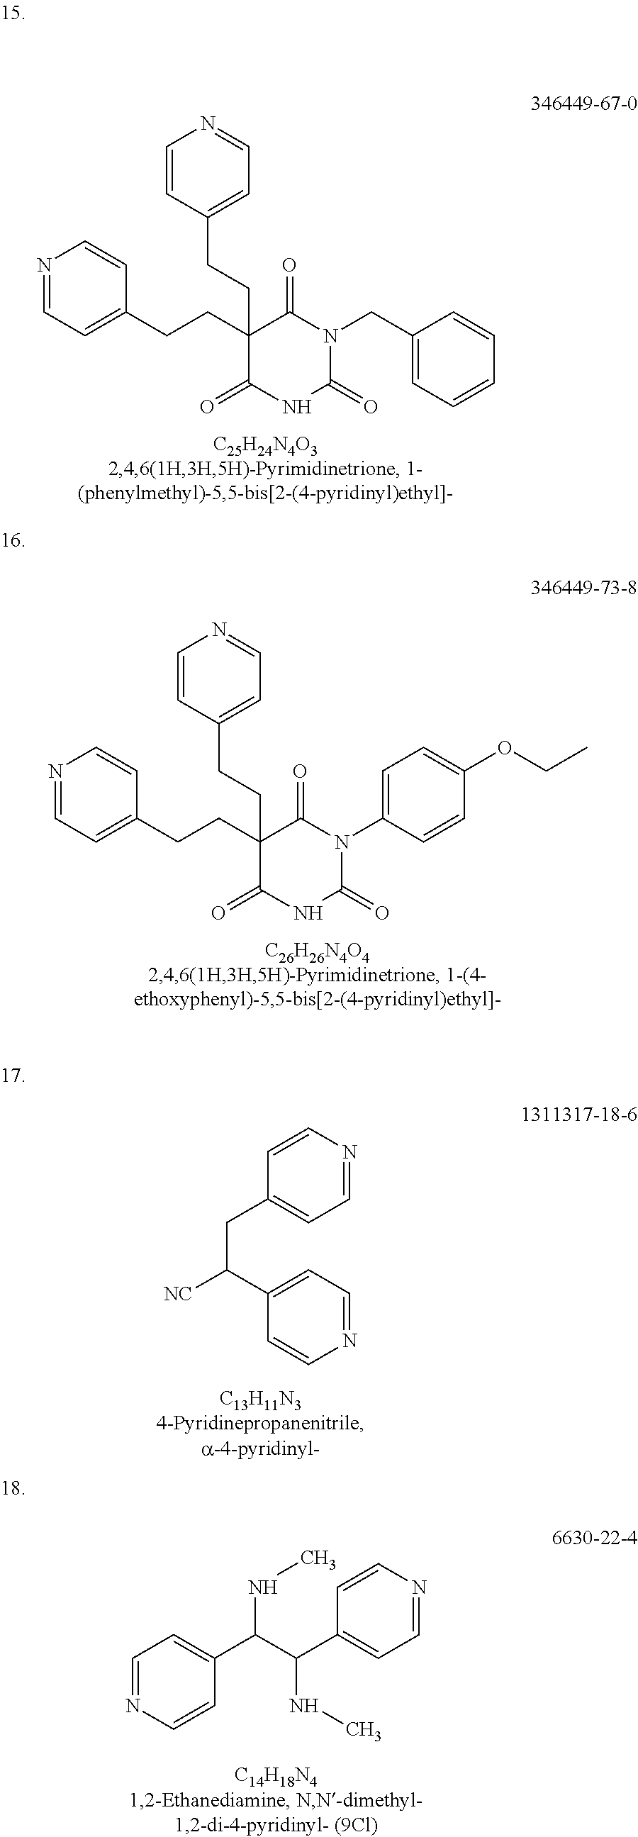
N1=CC=C(CCC2(CCC3=CC=NC=C3)C(=O)NC(=O)N(CC3=CC=CC=C3)C2=O)C=C1.N1=CC=C(CCC2(CCC3=CC=NC=C3)C(=O)NC(=O)N(C3=CC=C(OCC)C=C3)C2=O)C=C1.C1=NC=CC(CC([NC])C2=CC=NC=C2)=C1.C1=NC=CC(C(C(C2=CC=NC=C2)NC)NC)=C1
